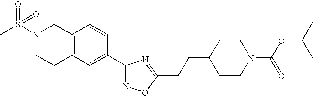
C12=C(C=C(C3=NOC(CCC4CCN(C(OC(C)(C)C)=O)CC4)=N3)C=C1)CCN(S(C)(=O)=O)C2
